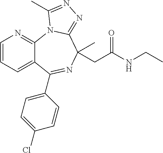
C1=CC=C2C(=N1)N1C(=NN=C1C)C(CC(NCC)=O)(C)N=C2C1=CC=C(Cl)C=C1
